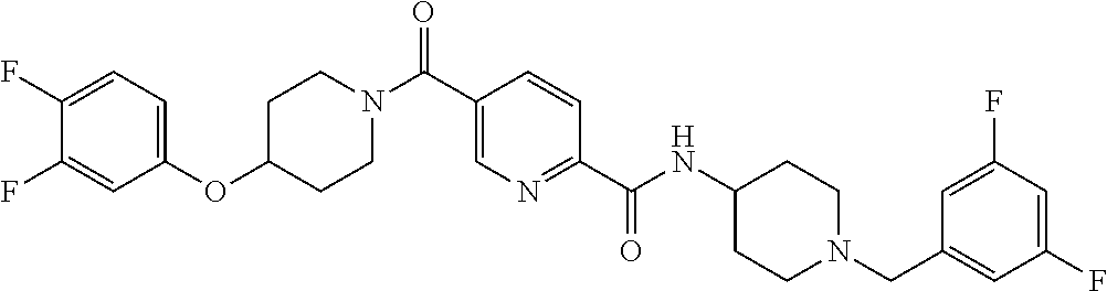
C1CN(C(C2=CN=C(C(=O)NC3CCN(CC4=CC(F)=CC(F)=C4)CC3)C=C2)=O)CCC1OC1=CC=C(F)C(F)=C1
